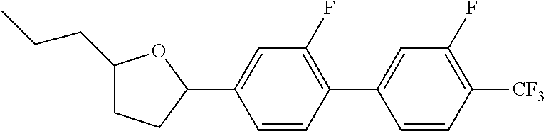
C1(CCC)CCC(C2=CC(F)=C(C3=CC(F)=C([CF3])C=C3)C=C2)O1
